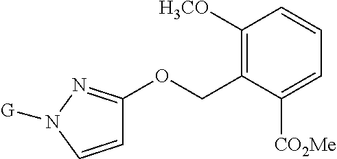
C1=CN([G])N=C1OCC1=C([H3CO])C=CC=C1[CO2Me]
